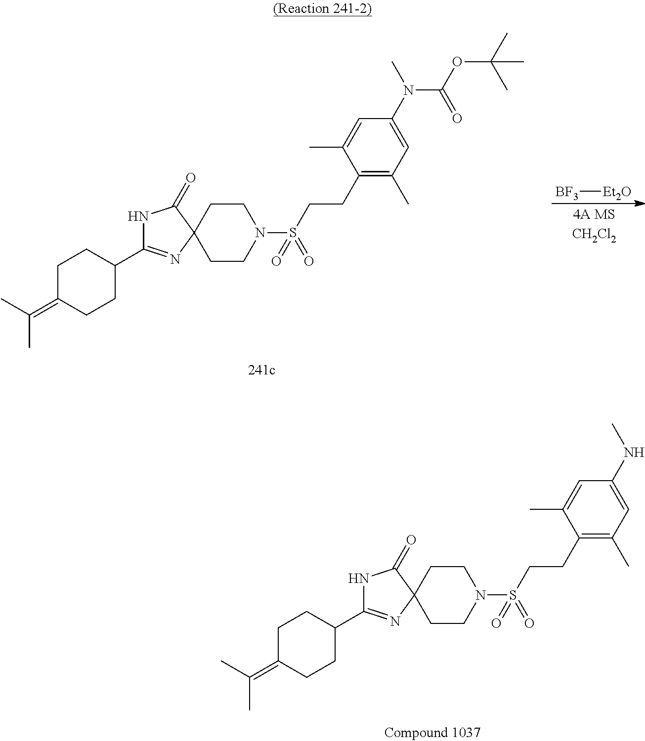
C1CC2(CCN1S(CCC1=C(C)C=C(NC)C=C1C)(=O)=O)C(=O)NC(C1CCC(=C(C)C)CC1)=N2.C1CC2(CCN1S(CCC1=C(C)C=C(N(C(OC(C)(C)C)=O)C)C=C1C)(=O)=O)C(=O)NC(C1CCC(=C(C)C)CC1)=N2.[BF3][Et2O]
